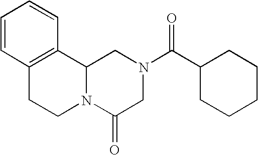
C1=CC2=C(C=C1)C1N(CC2)C(=O)CN(C(C2CCCCC2)=O)C1
